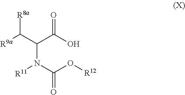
[R8a]C([R9a])C(N([R11])C(=O)O[R12])C(=O)O
